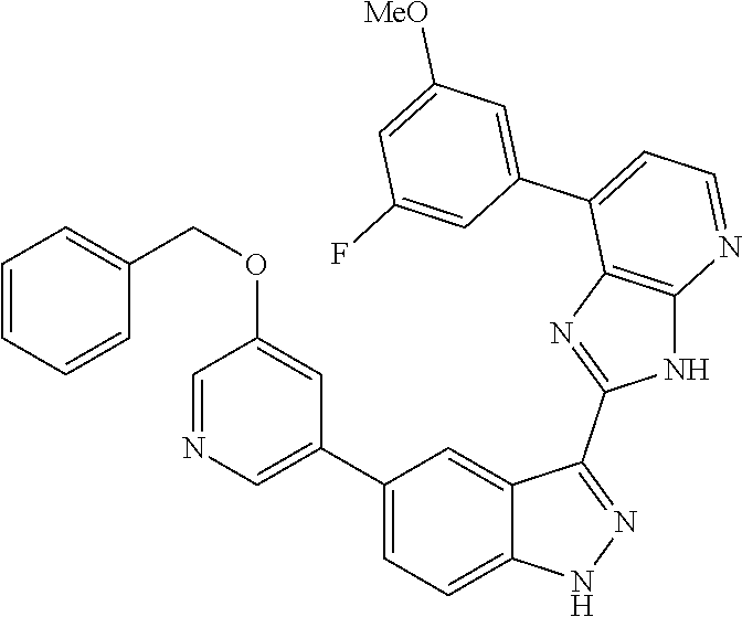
C1(C2=CC=C3C(=C2)C(C2=NC4=C(N2)N=CC=C4C2=CC([MeO])=CC(F)=C2)=NN3)=CN=CC(OCC2=CC=CC=C2)=C1
